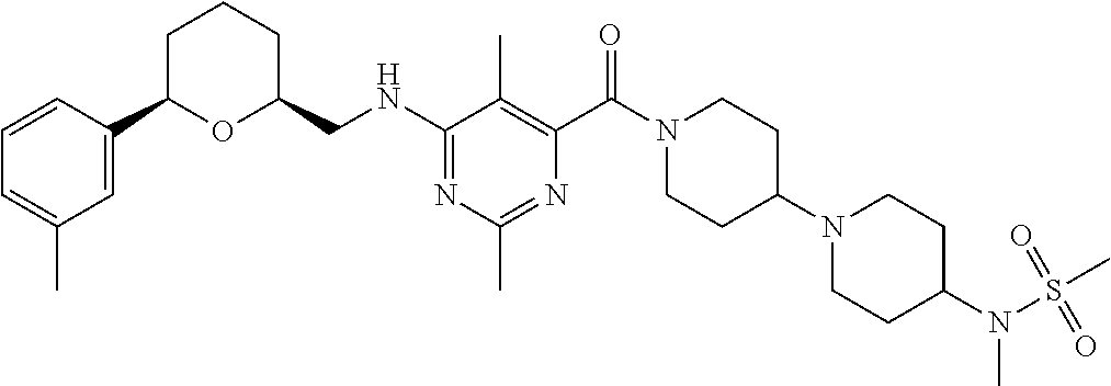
C1C(C2=CC(C)=CC=C2)OC(CNC2=NC(C)=NC(C(=O)N3CCC(N4CCC(N(S(=O)(=O)C)C)CC4)CC3)=C2C)CC1
